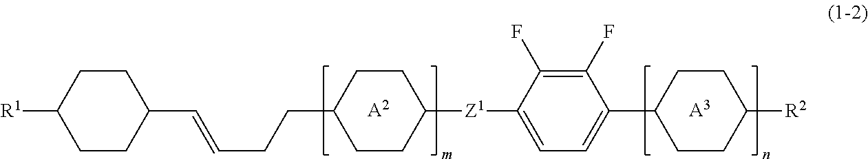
[A2].[A3].[R1]C1CCC(C=CCCC2CCC([Z1]C3=CC=C(C4CCC([R2])CC4)C(F)=C3F)CC2)CC1
